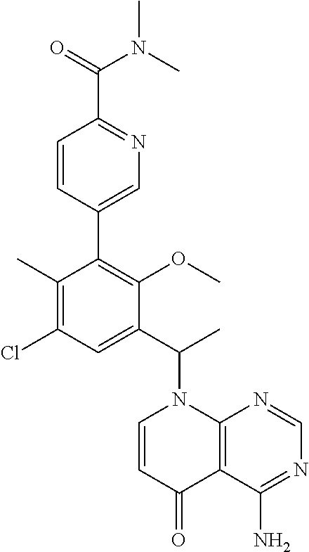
C1=CC(C2=C(OC)C(C(C)N3C=CC(=O)C4=C3N=CN=C4N)=CC(Cl)=C2C)=CN=C1C(=O)N(C)C
